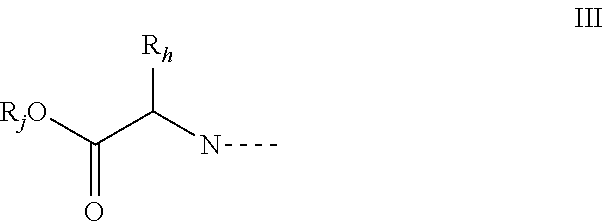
[RjO]C(C(NC)[Rh])=O
